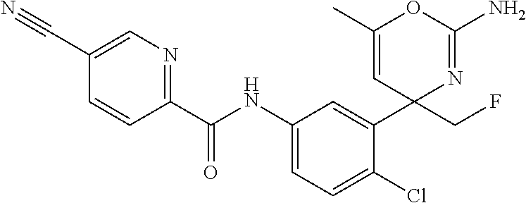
C1(C(NC2=CC=C(Cl)C(C3(CF)N=C(N)OC(C)=C3)=C2)=O)=NC=C(C#N)C=C1
